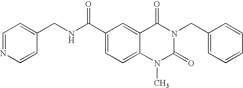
C1=NC=CC(CNC(C2=CC=C3C(=C2)C(=O)N(CC2=CC=CC=C2)C(=O)N3C)=O)=C1
